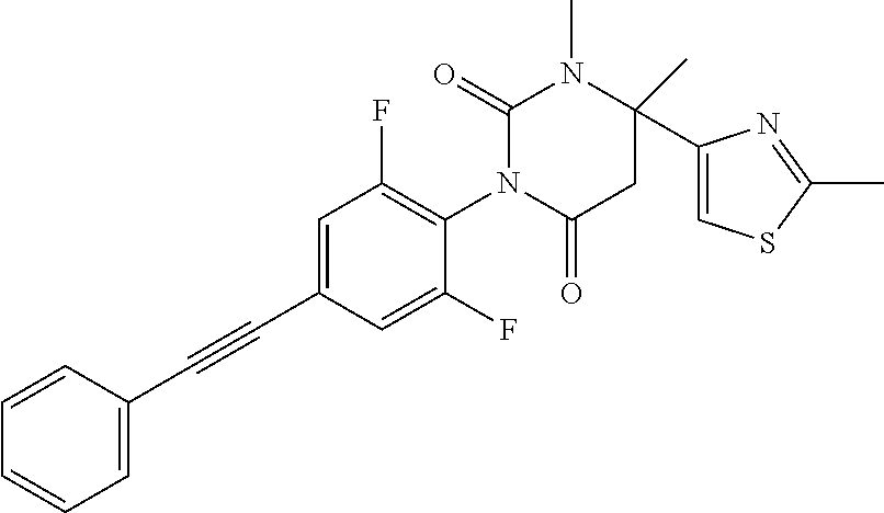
C1=CC(C#CC2=CC(F)=C(N3C(=O)CC(C)(C4=CSC(C)=N4)N(C)C3=O)C(F)=C2)=CC=C1
